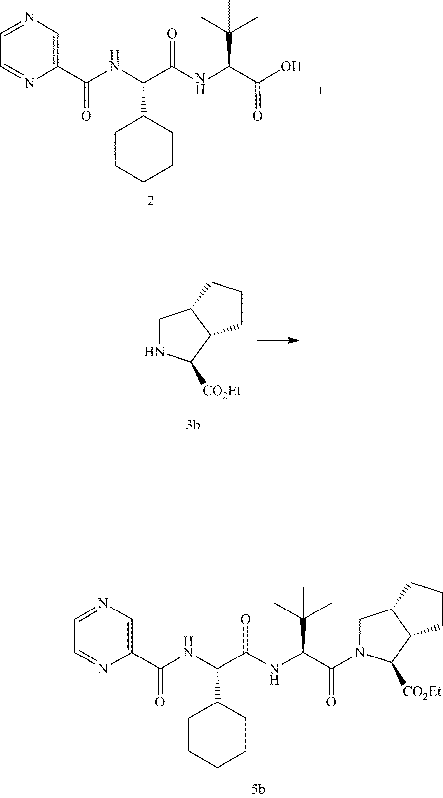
C1(C(NC(C(NC(C(O)=O)C(C)(C)C)=O)C2CCCCC2)=O)=CN=CC=N1.C1NC([CO2Et])C2C1CCC2.C1(C(NC(C(NC(C(N2CC3C(C2[CO2Et])CCC3)=O)C(C)(C)C)=O)C2CCCCC2)=O)=CN=CC=N1
